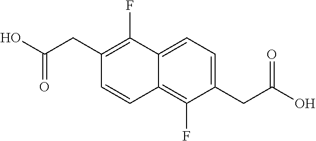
C1(CC(O)=O)=CC=C2C(=C1F)C=CC(CC(O)=O)=C2F
